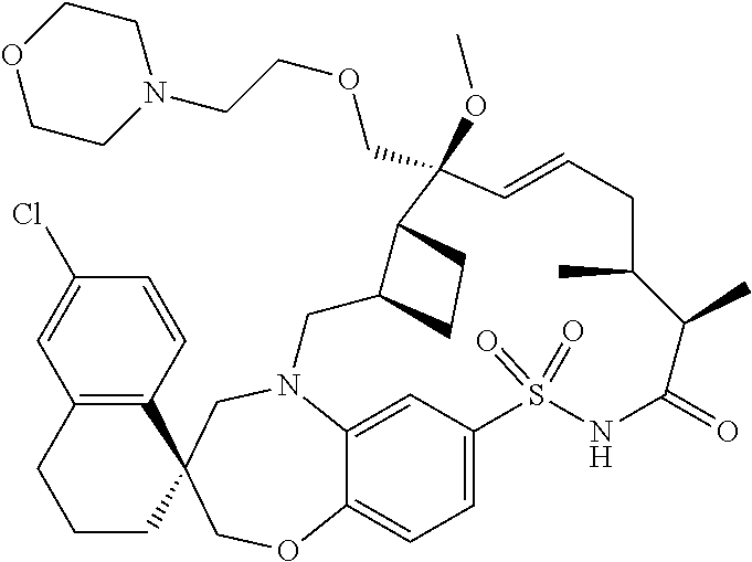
N12C3=CC(=CC=C3OCC3(C4=C(C=C(Cl)C=C4)CCC3)C1)S(=O)(=O)NC(=O)C(C)C(C)CC=CC(OC)(COCCN1CCOCC1)C1C(C2)CC1
